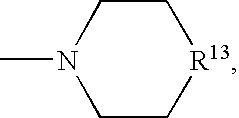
CN1CC[R13]CC1
